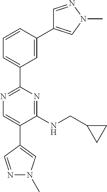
N1=C(C2=CC=CC(C3=CN(C)N=C3)=C2)N=C(NCC2CC2)C(C2=CN(C)N=C2)=C1
